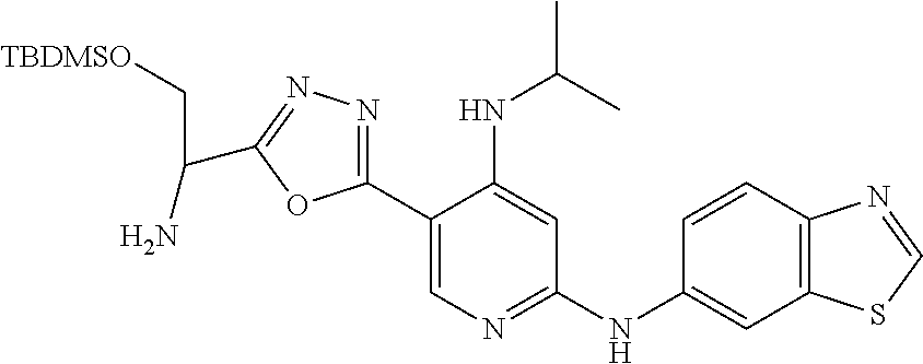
C1(C2=CN=C(NC3=CC4=C(C=C3)N=CS4)C=C2NC(C)C)=NN=C(C(C[TBDMSO])N)O1
